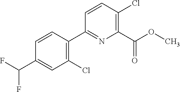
C1(Cl)=C(C2=NC(C(OC)=O)=C(Cl)C=C2)C=CC(C(F)F)=C1
